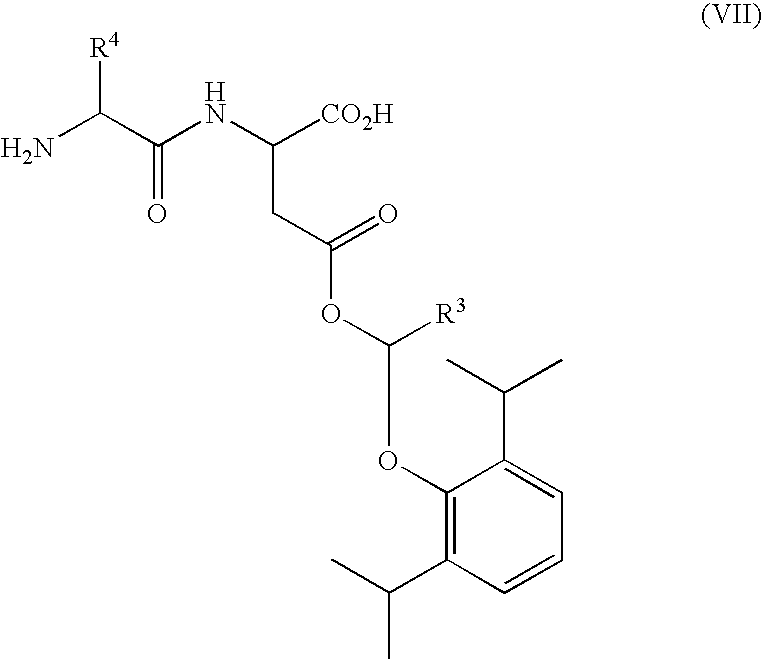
NC(C(NC([CO2H])CC(OC(OC1=C(C(C)C)C=CC=C1C(C)C)[R3])=O)=O)[R4]
